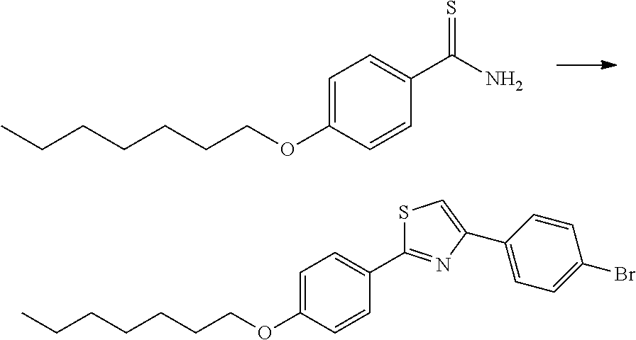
CCCCCCCOC1=CC=C(C(N)=S)C=C1.CCCCCCCOC1=CC=C(C2=NC(C3=CC=C(Br)C=C3)=CS2)C=C1
